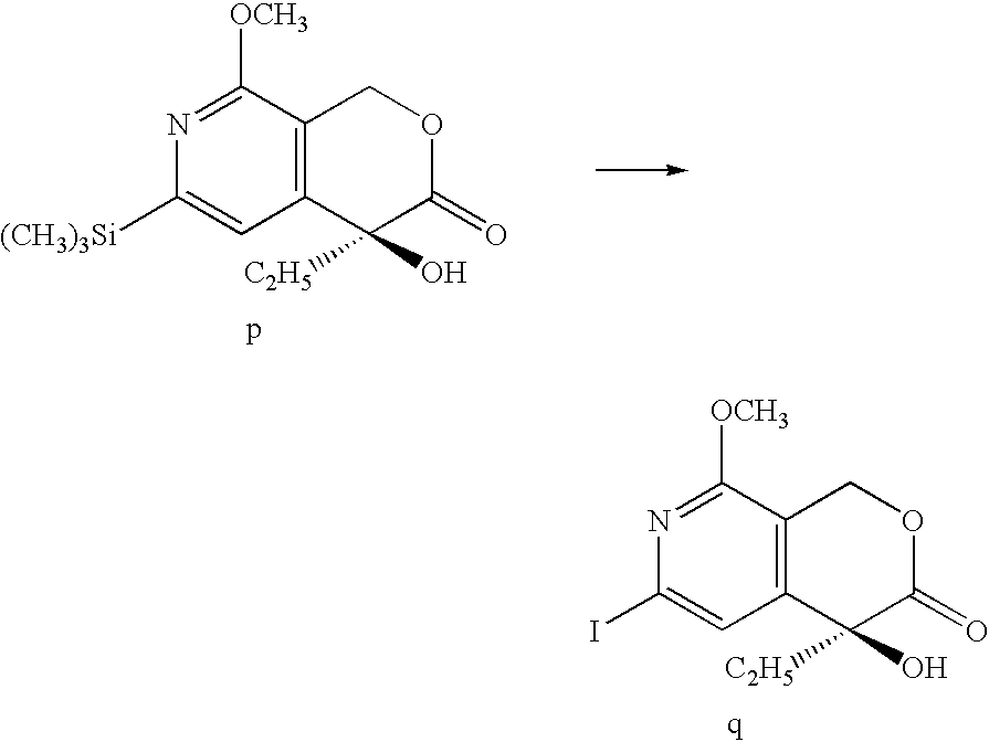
N1=C([OCH3])C2=C(C=C1[(CH3)3Si])C([C2H5])(O)C(=O)OC2.N1=C([OCH3])C2=C(C=C1I)C([C2H5])(O)C(=O)OC2
